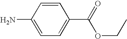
C1(N)=CC=C(C(=O)OCC)C=C1
